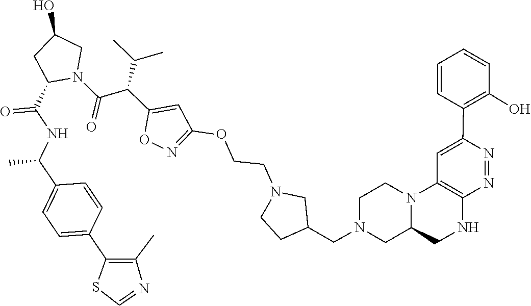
N1=NC(C2=C(O)C=CC=C2)=CC2=C1NCC1CN(CC3CCN(CCOC4=NOC(C(C(N5CC(O)CC5C(NC(C5=CC=C(C6=C(C)N=CS6)C=C5)C)=O)=O)C(C)C)=C4)C3)CCN21
